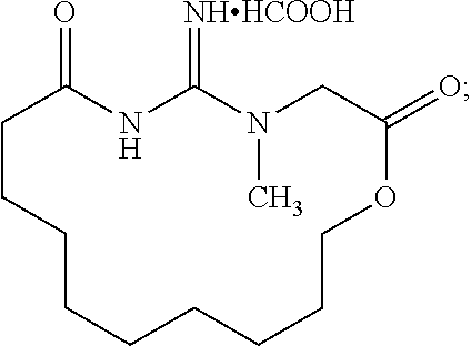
N1C(=[NHHCOOH])N(C)CC(=O)OCCCCCCCCCC1=O
